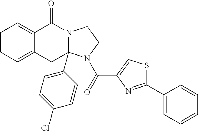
C1=CC=C2C(=C1)C(=O)N1CCN(C(=O)C3=CSC(C4=CC=CC=C4)=N3)C1(C1=CC=C(Cl)C=C1)C2
